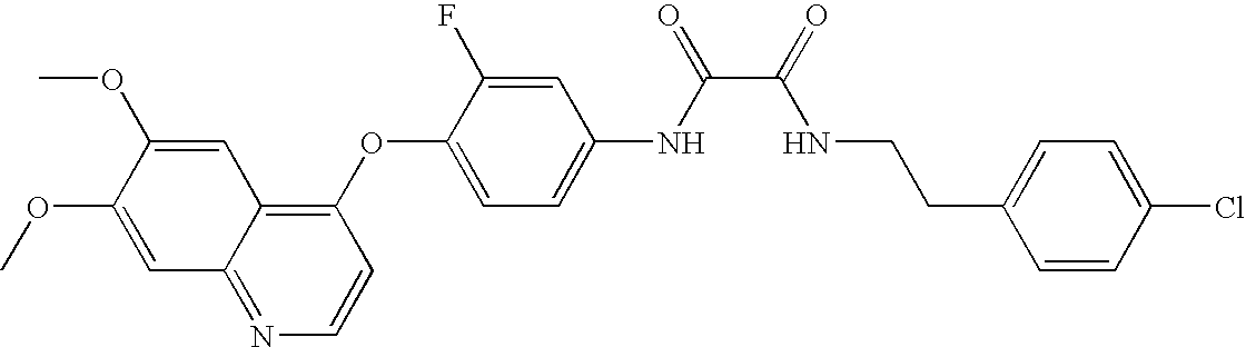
C1=C(OC)C(OC)=CC2=NC=CC(OC3=CC=C(NC(=O)C(=O)NCCC4=CC=C(Cl)C=C4)C=C3F)=C12
